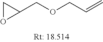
C1OC1COCC=C
